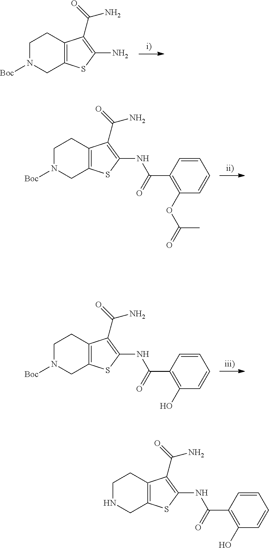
C1N([Boc])CC2=C(C1)C(C(=O)N)=C(N)S2.C1N([Boc])CC2=C(C1)C(C(=O)N)=C(NC(C1=C(OC(=O)C)C=CC=C1)=O)S2.C1N([Boc])CC2=C(C1)C(C(=O)N)=C(NC(C1=C(O)C=CC=C1)=O)S2.C1NCC2=C(C1)C(C(=O)N)=C(NC(C1=C(O)C=CC=C1)=O)S2
